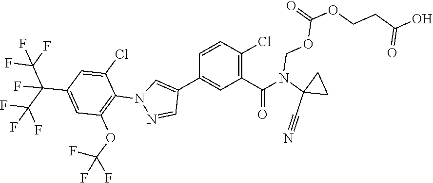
C1C(N(C(C2=C(Cl)C=CC(C3=CN(C4=C(OC(F)(F)F)C=C(C(C(F)(F)F)(F)C(F)(F)F)C=C4Cl)N=C3)=C2)=O)COC(=O)OCCC(=O)O)(C#N)C1
